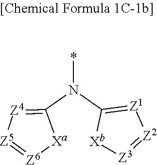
N(*)(C1=[Z1][Z2]=[Z3][Xb]1)C1=[Z4][Z5]=[Z6][Xa]1
